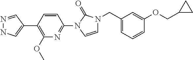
N1=CC(C2=C(OC)N=C(N3C=CN(CC4=CC=CC(OCC5CC5)=C4)C3=O)C=C2)=CN1
